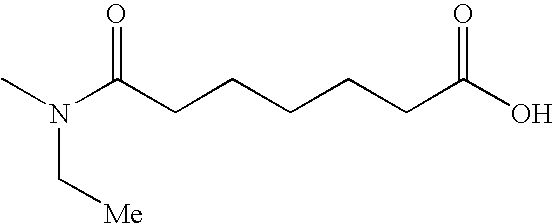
CN(C(CCCCCC(O)=O)=O)C[Me]
